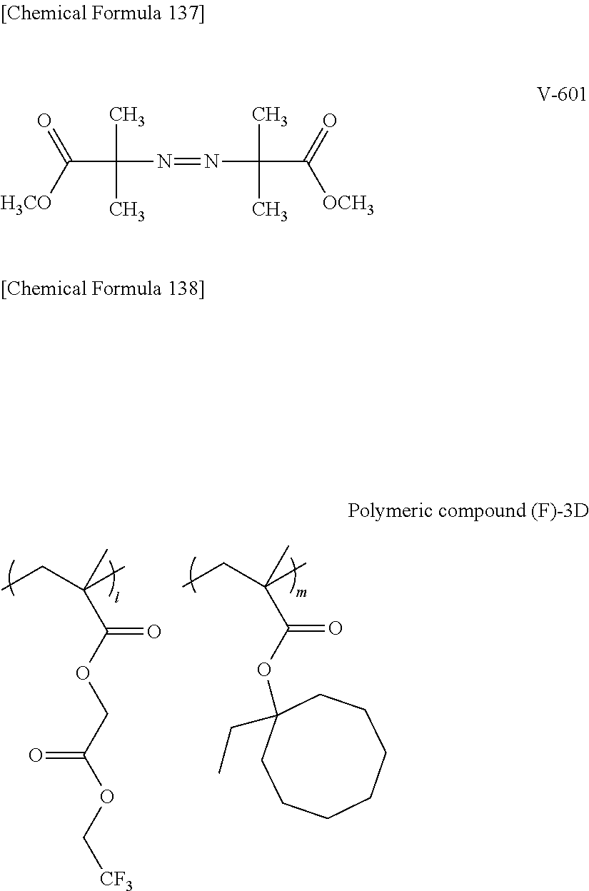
C(C(N=NC(C(=O)[OCH3])(C)C)(C)C)(=O)[H3CO].CC(C(OCC(OC[CF3])=O)=O)(C)CC.CC(C(OC1(CC)CCCCCCC1)=O)(C)CC
